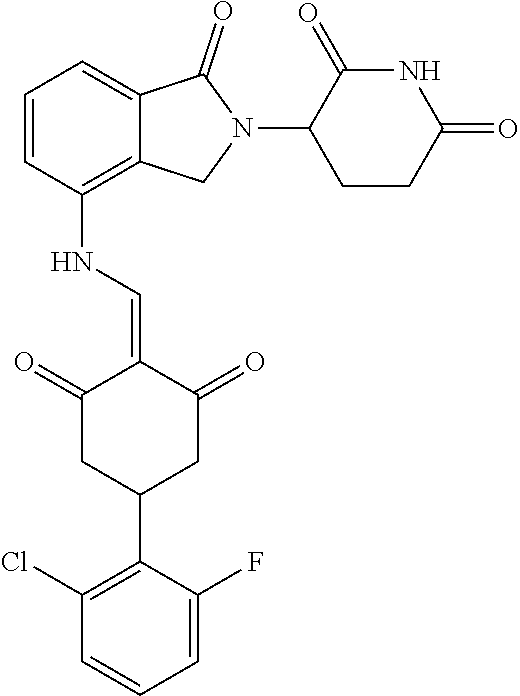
N(C1=C2C(=CC=C1)C(=O)N(C1CCC(=O)NC1=O)C2)C=C1C(=O)CC(C2=C(Cl)C=CC=C2F)CC1=O
